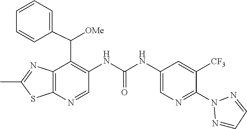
C1(C)=NC2=C(S1)N=CC(NC(=O)NC1=CN=C(N3N=CC=N3)C([CF3])=C1)=C2C([OMe])C1=CC=CC=C1
